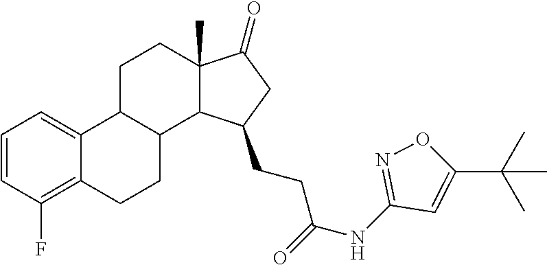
C1=CC(F)=C2C(=C1)C1C(CC2)C2C(C)(CC1)C(=O)CC2CCC(NC1=NOC(C(C)(C)C)=C1)=O
